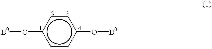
[B0]Oc1ccc(O[B0])cc1
